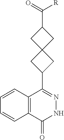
C12=C(C(=O)NN=C1C1CC3(C1)CC(C([R])=O)C3)C=CC=C2
